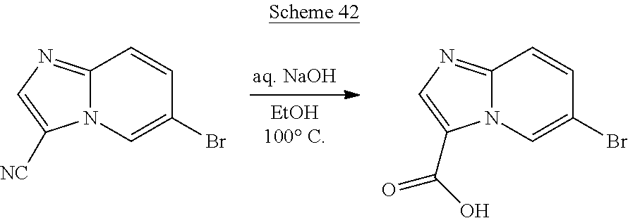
C12=NC=C([NC])N1C=C(Br)C=C2.C12=NC=C(C(O)=O)N1C=C(Br)C=C2
